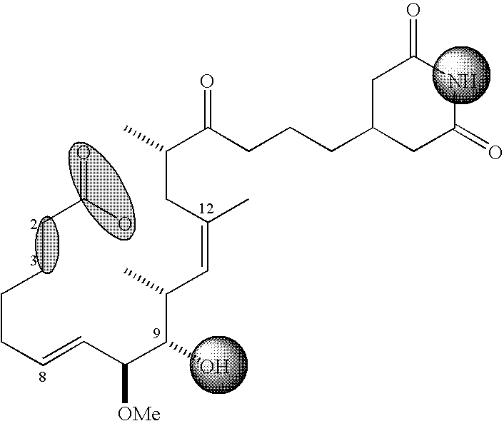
C1C(CCCC(C(CC(C)=CC(C(C(C=CCCCCC(=O)O)[OMe])O)C)C)=O)CC(=O)NC1=O
